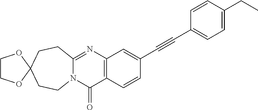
N12C(=NC3=C(C1=O)C=CC(C#CC1=CC=C(CC)C=C1)=C3)CCC1(CC2)OCCO1
